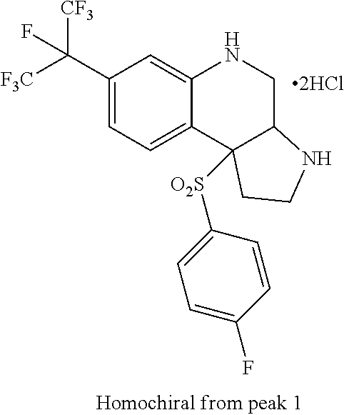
C1(C([F3C])([CF3])F)=CC=C2C(=C1)NCC1C2([O2S]C2=CC=C(F)C=C2)CCN1
